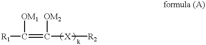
[R1]C(=C([X][R2])[OM2])[OM1]
